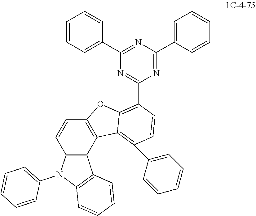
C12C(C3=C(C=C1)OC1=C(C4=NC(C5=CC=CC=C5)=NC(C5=CC=CC=C5)=N4)C=CC(C4=CC=CC=C4)=C31)C1=C(N2C2=CC=CC=C2)C=CC=C1
